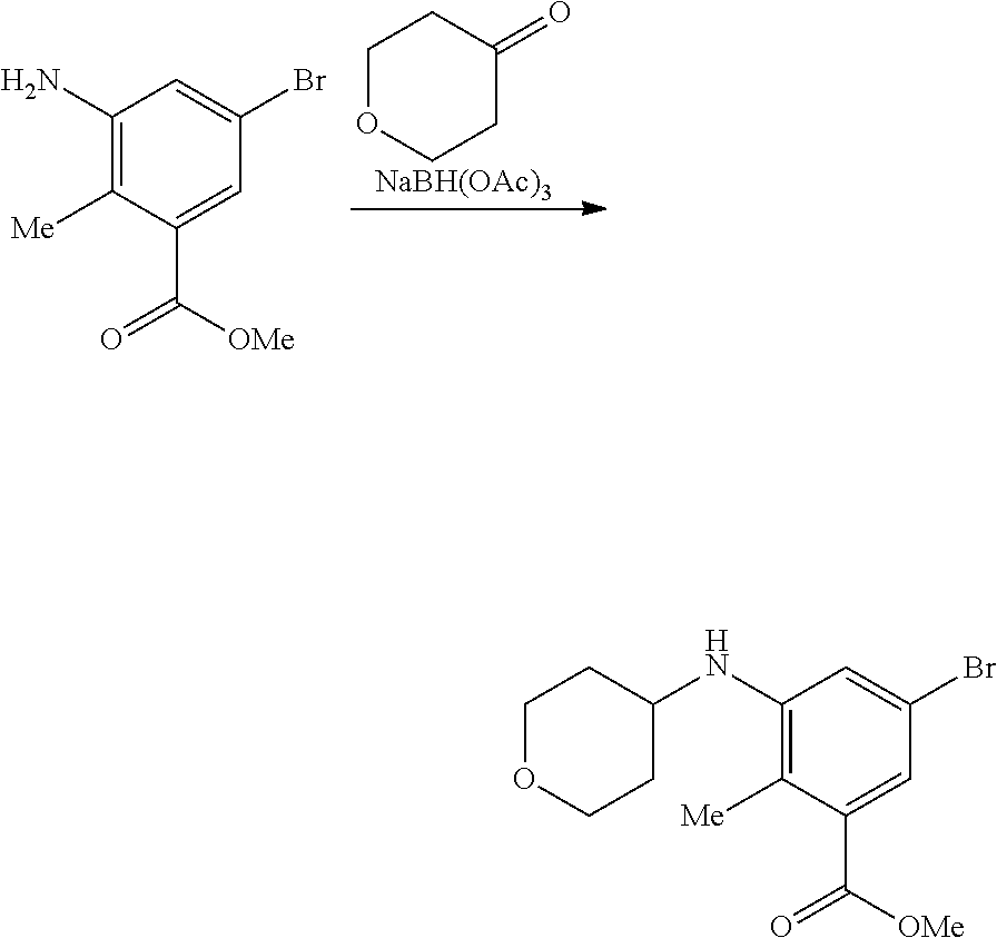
C1(N)=C([Me])C(C([OMe])=O)=CC(Br)=C1.C1OCCC(=O)C1.[NaBH(OAc)3].C1(NC2CCOCC2)=C([Me])C(C([OMe])=O)=CC(Br)=C1
